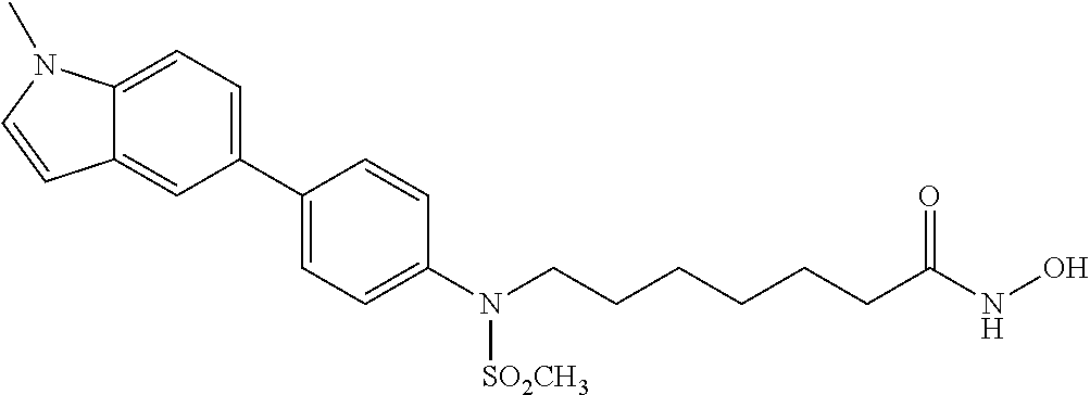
C12=CC=C(C3=CC=C(N(CCCCCCC(NO)=O)[SO2CH3])C=C3)C=C1C=CN2C
